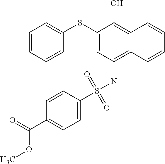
C1(SC2=CC=CC=C2)=CC(NS(C2=CC=C(C(=O)OC)C=C2)(=O)=O)=C2C(=C1O)C=CC=C2
